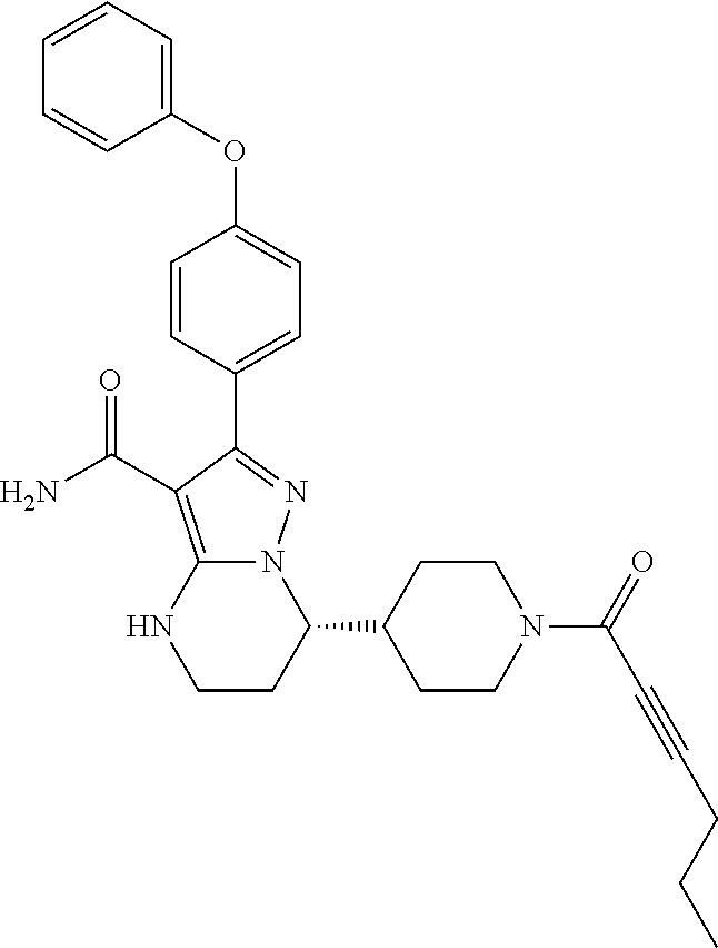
O(C1=CC=C(C2=NN3C(=C2C(=O)N)NCCC3C2CCN(C(C#CCCC)=O)CC2)C=C1)C1=CC=CC=C1
